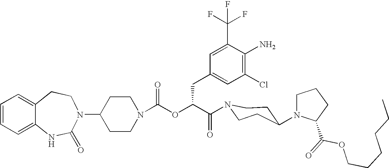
C12=CC=CC=C1NC(=O)N(C1CCN(C(OC(C(=O)N3CCC(N4CCCC4C(=O)OCCCCCC)CC3)CC3=CC(Cl)=C(N)C(C(F)(F)F)=C3)=O)CC1)CC2
